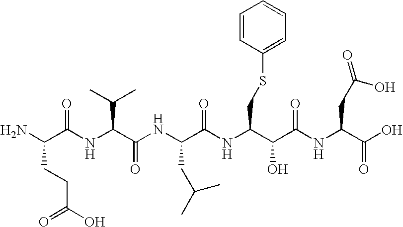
NC(CCC(=O)O)C(=O)NC(C(C)C)C(=O)NC(CC(C)C)C(NC(CSC1=CC=CC=C1)C(O)C(=O)NC(C(O)=O)CC(O)=O)=O
